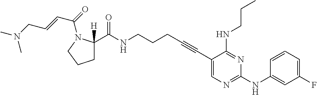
C1C(C(NCCCC#CC2=CN=C(NC3=CC(F)=CC=C3)N=C2NCCC)=O)([H])N(C(=O)C=CCN(C)C)CC1
